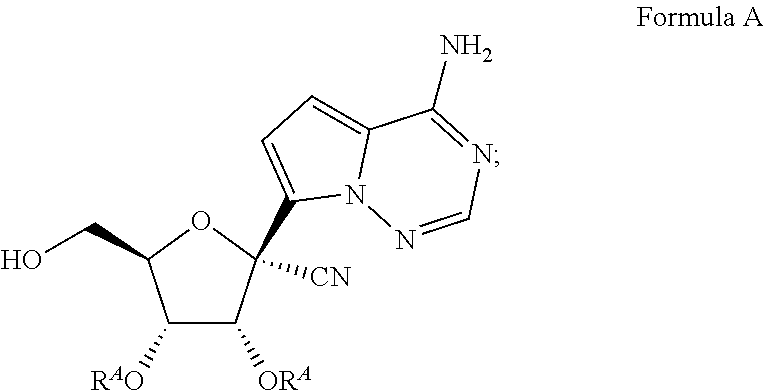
C1([RAO])C([ORA])C([CN])(C2=CC=C3N2N=CN=C3N)OC1CO
